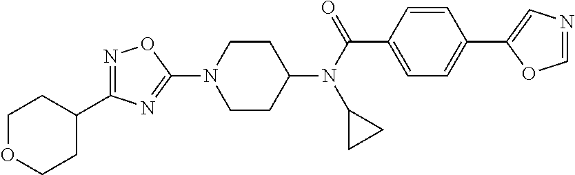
N1=C(C2CCOCC2)N=C(N2CCC(N(C(=O)C3=CC=C(C4=CN=CO4)C=C3)C3CC3)CC2)O1
